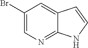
C1(Br)=CN=C2C(=C1)C=CN2
